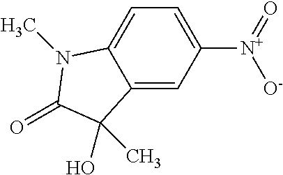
C12=CC([N+]([O-])=O)=CC=C1N(C)C(=O)C2(O)C
